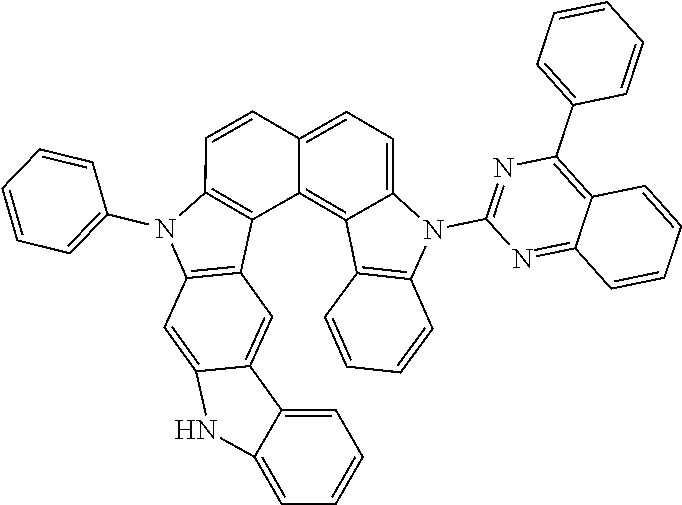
C1=C2C(=C3C(=C1)N(C1=NC(C4=CC=CC=C4)=C4C(=N1)C=CC=C4)C1=C3C=CC=C1)C1=C(N(C3=CC=CC=C3)C3=C1C=C1C(=C3)NC3=CC=CC=C13)C=C2
